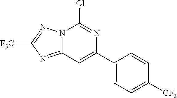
N12C(=NC([F3C])=N1)C=C(C1=CC=C([CF3])C=C1)N=C2Cl
